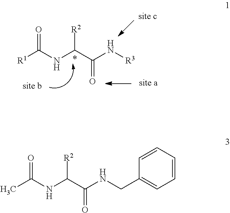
[R1]C(NC(C(N[R3])=O)[R2])=O.CC(NC(C(NCC1=CC=CC=C1)=O)[R2])=O
